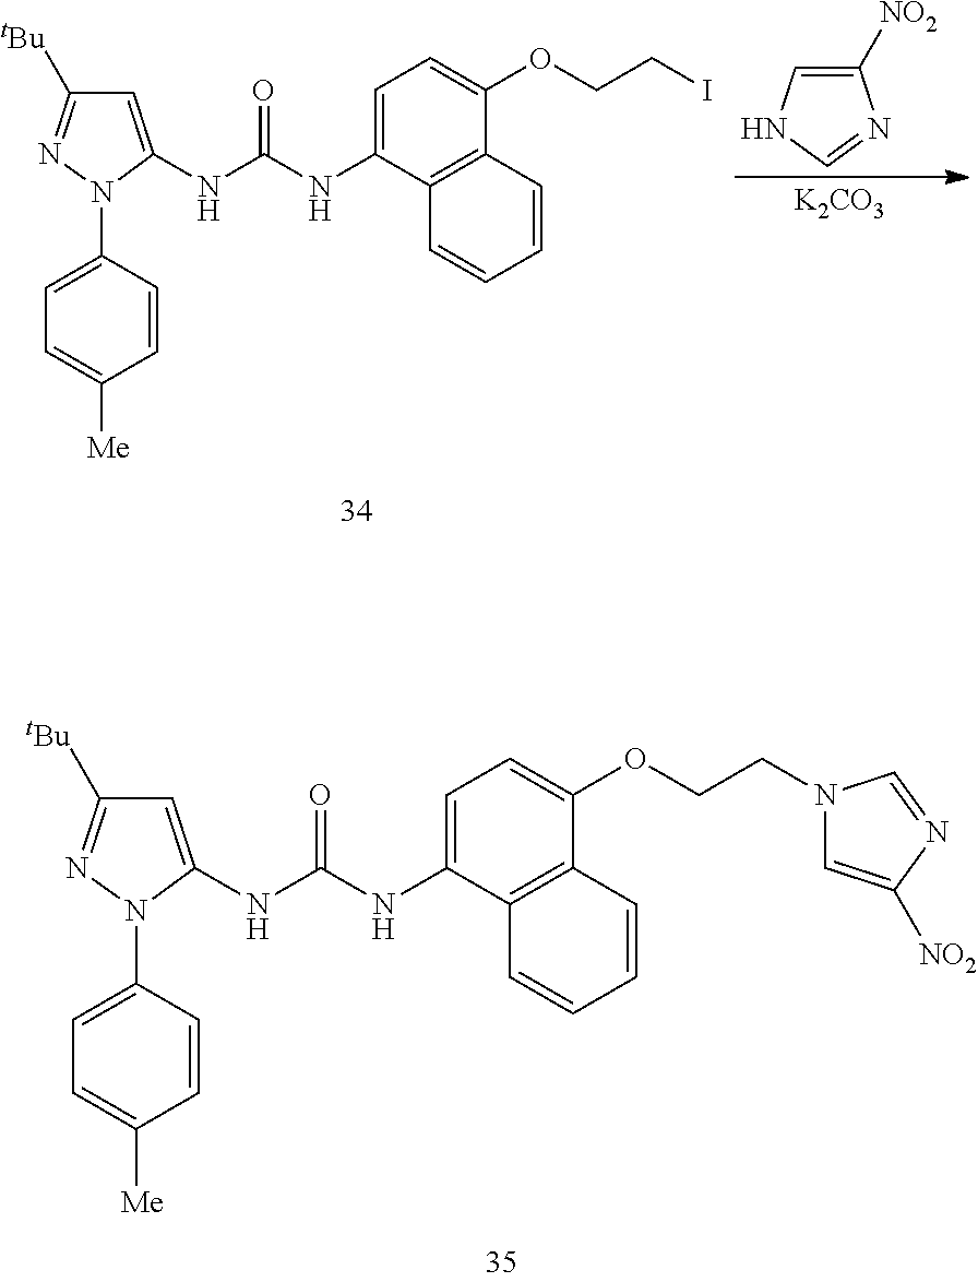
C1=CC=CC2=C1C(OCCN1C=C([NO2])N=C1)=CC=C2NC(NC1=CC([tBu])=NN1C1=CC=C([Me])C=C1)=O.C1([NO2])=CNC=N1.[K2CO3].C1=CC=CC2=C1C(OCCI)=CC=C2NC(NC1=CC([tBu])=NN1C1=CC=C([Me])C=C1)=O
